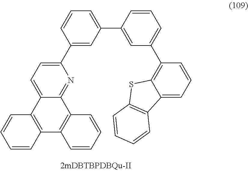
C1(C2=CC(C3=CC(C4=C5C(=CC=C4)C4=C(S5)C=CC=C4)=CC=C3)=CC=C2)=CC=C2C(=N1)C1=C(C3=C2C=CC=C3)C=CC=C1
